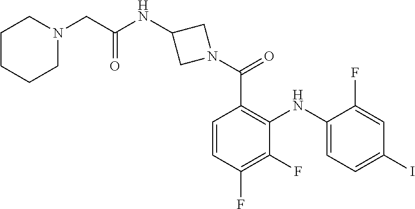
C1=C(F)C(NC2=C(C(=O)N3CC(NC(CN4CCCCC4)=O)C3)C=CC(F)=C2F)=CC=C1I
